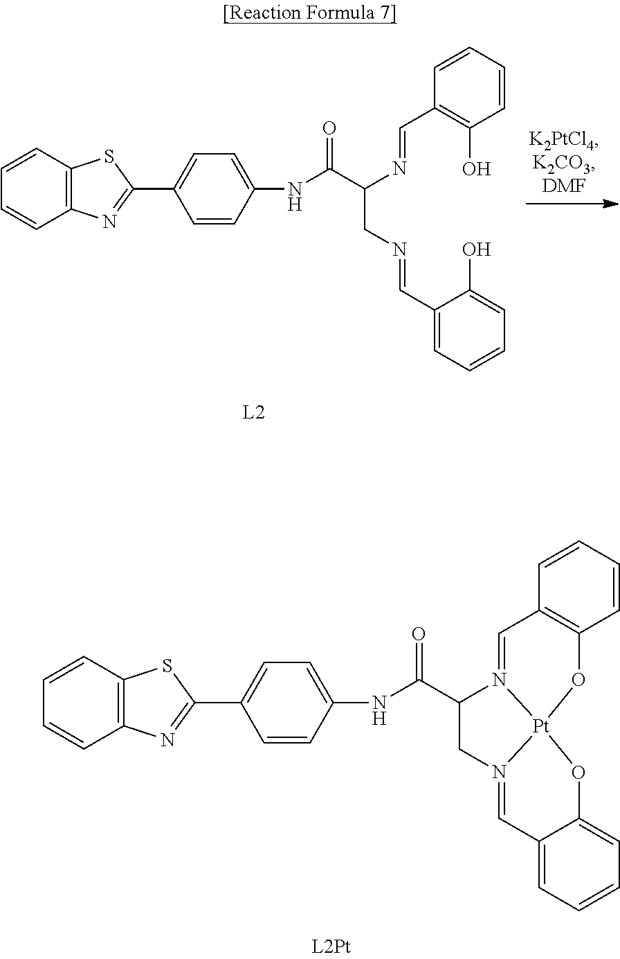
N(C(=O)C(N=CC1=C(O)C=CC=C1)CN=CC1=CC=CC=C1O)C1=CC=C(C2=NC3=C(S2)C=CC=C3)C=C1.N(C(=O)C1N2=CC3=C(C=CC=C3)O[Pt]23N(=CC2=CC=CC=C2O3)C1)C1=CC=C(C2=NC3=C(S2)C=CC=C3)C=C1
